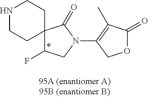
N1CCC2(CC1)C(F)CN(C1=C(C)C(=O)OC1)C2=O
